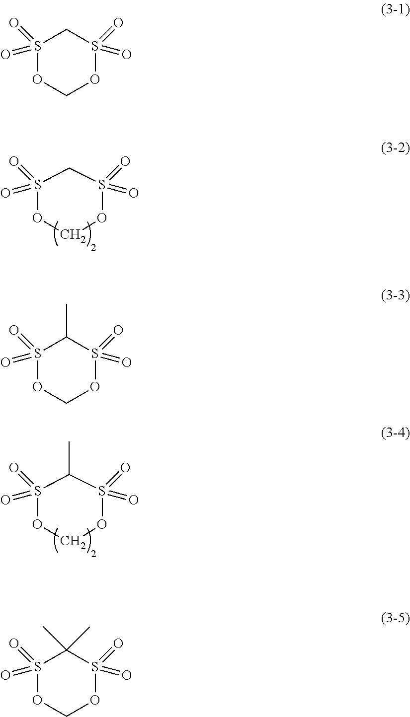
S1(=O)(=O)OCOS(=O)(=O)C1.S1(=O)(=O)OCOS(=O)(=O)C1C.S1(=O)(=O)OCOS(=O)(=O)C1(C)C.S1(=O)(=O)OCOS(=O)(=O)C1.S1(=O)(=O)OCOS(=O)(=O)C1C
